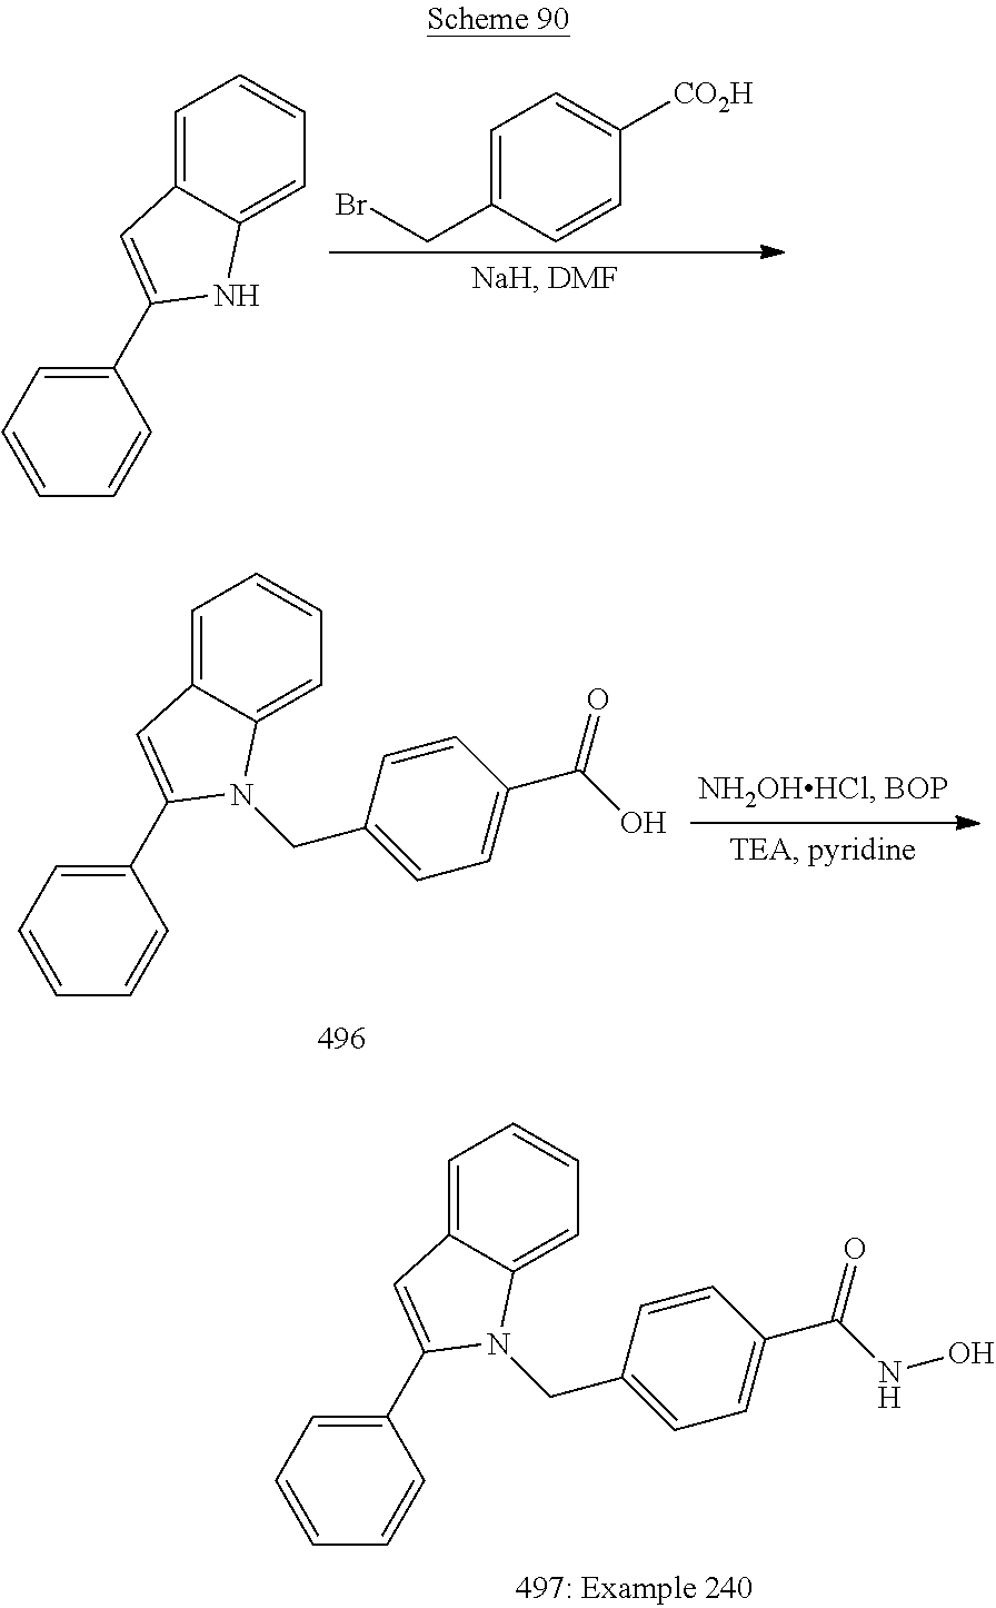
C1=C2C(=CC=C1)NC(C1=CC=CC=C1)=C2.C1=C(CBr)C=CC([CO2H])=C1.C1=C2C(=CC=C1)N(CC1=CC=C(C(O)=O)C=C1)C(C1=CC=CC=C1)=C2.C1=C2C(=CC=C1)N(CC1=CC=C(C(NO)=O)C=C1)C(C1=CC=CC=C1)=C2
